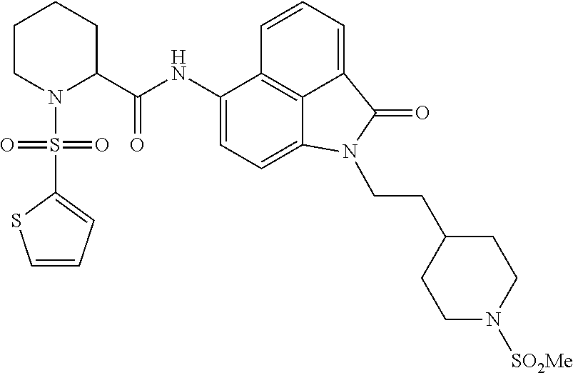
C1(NC(C2CCCCN2S(C2=CC=CS2)(=O)=O)=O)=CC=C2C3=C1C=CC=C3C(=O)N2CCC1CCN([SO2Me])CC1
